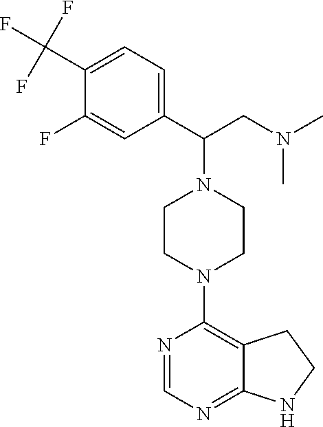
C(C1=CC=C(C(CN(C)C)N2CCN(C3=C4CCNC4=NC=N3)CC2)C=C1F)(F)(F)F
